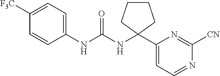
C1(NC(NC2(C3=CC=NC([CN])=N3)CCCC2)=O)=CC=C([F3C])C=C1
